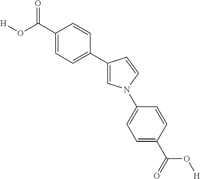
C1(C(O[H])=O)=CC=C(C2=CN(C3=CC=C(C(=O)O[H])C=C3)C=C2)C=C1
